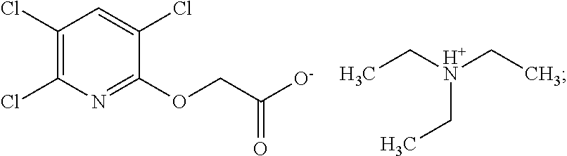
C1(Cl)=C(Cl)N=C(OCC([O-])=O)C(Cl)=C1.C(C)[H+N](CC)CC
